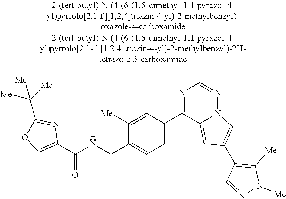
C1(C(NCC2=CC=C(C3=NC=NN4C3=CC(C3=C([Me])N([Me])N=C3)=C4)C=C2[Me])=O)=COC(C([Me])([Me])[Me])=N1
